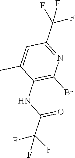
C1(NC(C(F)(F)F)=O)=C(Br)N=C(C(F)(F)F)C=C1C
